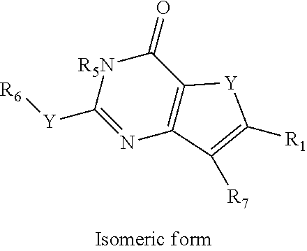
[R5N]1C([Y][R6])=NC2=C(C1=O)[Y]C([R1])=C2[R7]
